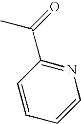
N1=C(C(=O)C)C=CC=C1
